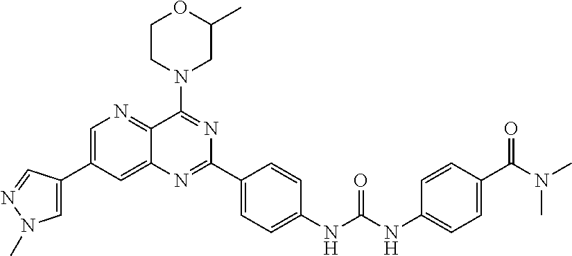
C1=C(C2=CN(C)N=C2)C=C2C(=N1)C(N1CC(C)OCC1)=NC(C1=CC=C(NC(NC3=CC=C(C(N(C)C)=O)C=C3)=O)C=C1)=N2
